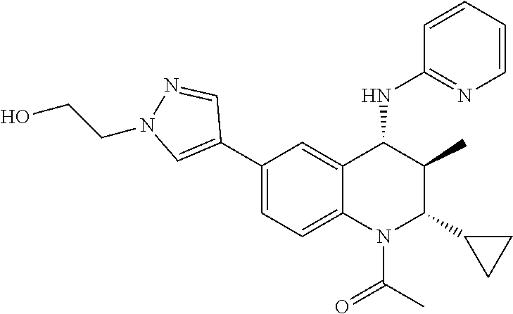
C1(C2=CN(CCO)N=C2)=CC=C2C(=C1)C(NC1=NC=CC=C1)C(C)C(C1CC1)N2C(C)=O
